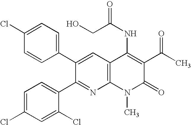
C1(Cl)=CC=C(C2=CC3=C(N=C2C2=CC=C(Cl)C=C2Cl)N(C)C(=O)C(C(C)=O)=C3NC(CO)=O)C=C1
